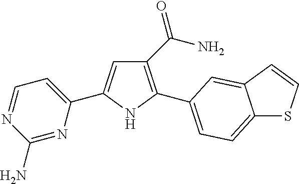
C1(C(=O)N)=C(C2=CC=C3SC=CC3=C2)NC(C2=CC=NC(N)=N2)=C1
